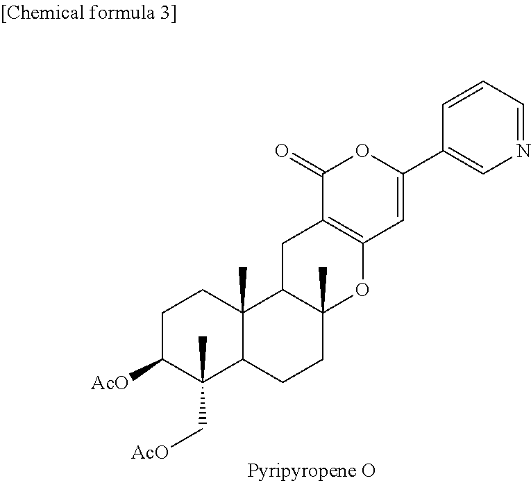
C1C([AcO])C(C)(C[AcO])C2C(C)(C1)C1C(C)(CC2)OC2=C(C1)C(=O)OC(C1=CN=CC=C1)=C2
